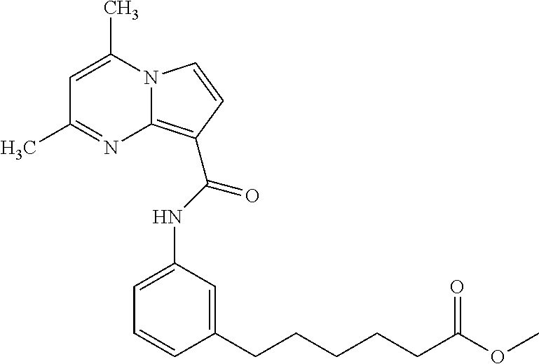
C1=CC=C(NC(=O)C2=C3N(C=C2)C(C)=CC(C)=N3)C=C1CCCCCC(OC)=O
